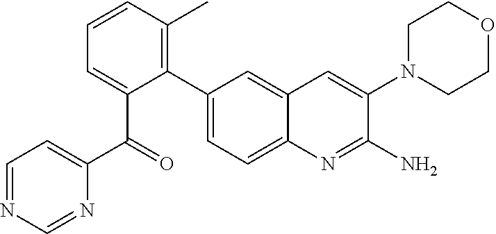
C1=CC(C)=C(C2=CC=C3C(=C2)C=C(N2CCOCC2)C(N)=N3)C(C(C2=CC=NC=N2)=O)=C1
